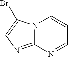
C12=NC=C(Br)N1C=CC=N2
